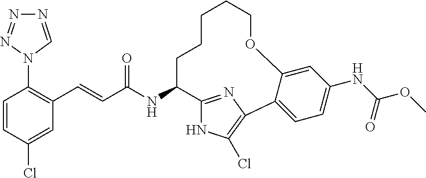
C1=CC(Cl)=CC(C=CC(NC2C3=NC(=C(Cl)N3)C3=CC=C(NC(OC)=O)C=C3OCCCCC2)=O)=C1N1C=NN=N1
